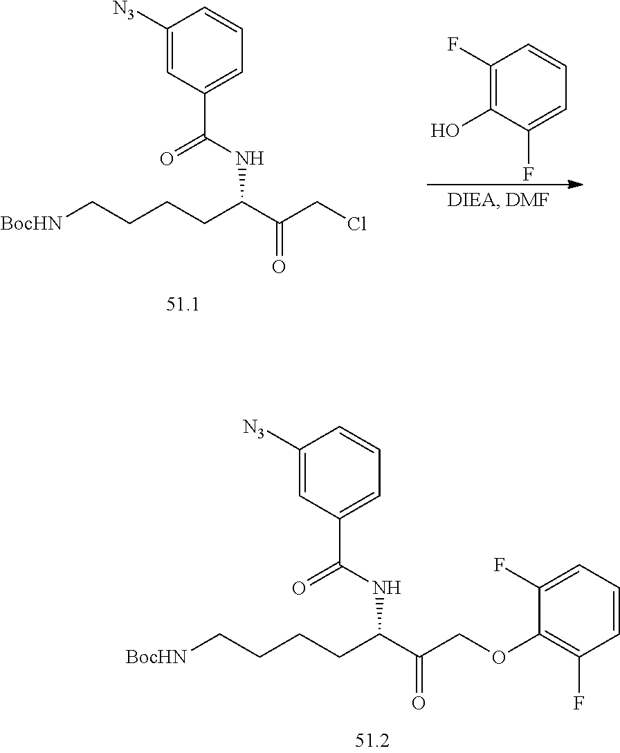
C1(F)=C(O)C(F)=CC=C1.C1=C([N3])C=CC=C1C(NC(C(=O)CCl)CCCC[BocHN])=O.C1([N3])=CC(C(NC(C(=O)COC2=C(F)C=CC=C2F)CCCC[BocHN])=O)=CC=C1
